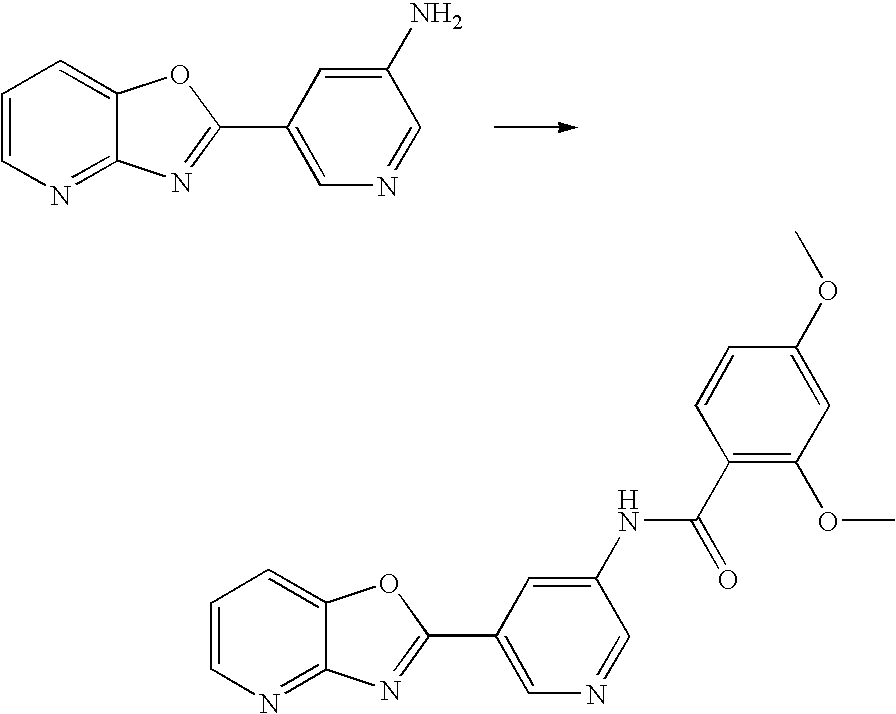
C1(N)=CC(C2=NC3=NC=CC=C3O2)=CN=C1.C1(NC(C2=C(OC)C=C(OC)C=C2)=O)=CC(C2=NC3=NC=CC=C3O2)=CN=C1
